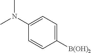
C1([B(OH)2])=CC=C(N(C)C)C=C1
